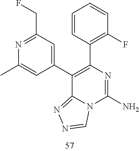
N1=C(CF)C=C(C2=C(C3=C(F)C=CC=C3)N=C(N)N3C2=NN=C3)C=C1C
